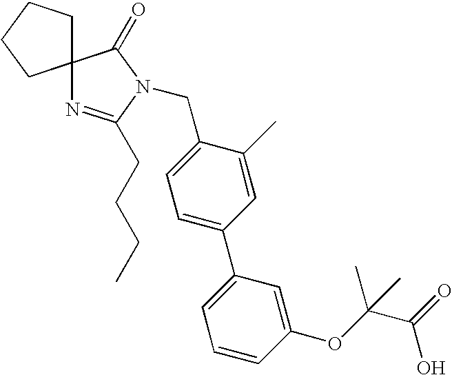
C12(N=C(CCCC)N(CC3=CC=C(C4=CC=CC(OC(C)(C(=O)O)C)=C4)C=C3C)C1=O)CCCC2
